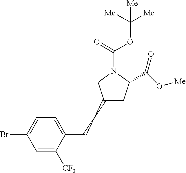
C1(CCC2=CC=C(Br)C=C2[CF3])CC(C(O[Me])=O)N(C(=O)OC([Me])([Me])[Me])C1
